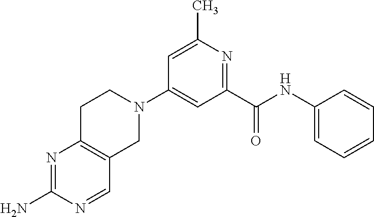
C1=C(C)N=C(C(NC2=CC=CC=C2)=O)C=C1N1CCC2=C(C1)C=NC(N)=N2
